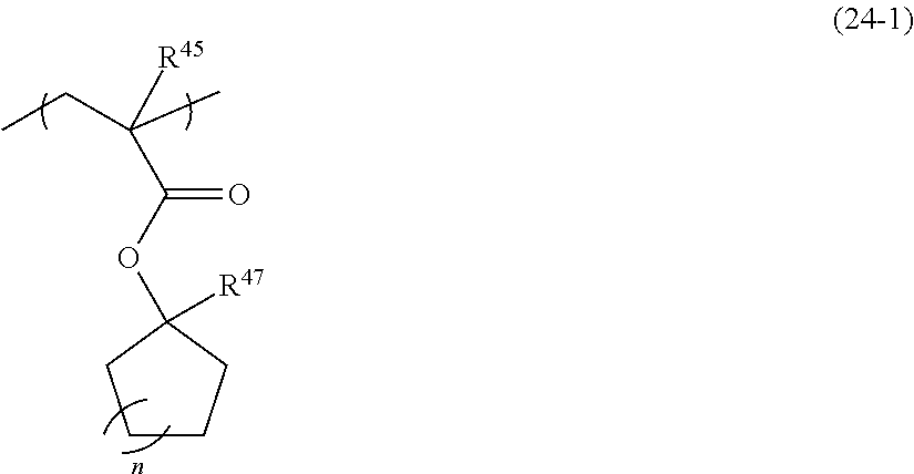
CCC(C)([R45])C(OC1([R47])CCCC1)=O
